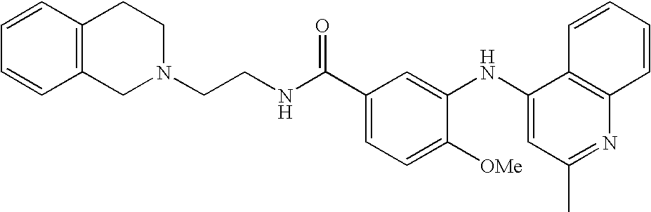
C1=CC2=C(C=C1)CCN(CCNC(C1=CC=C([OMe])C(NC3=CC(C)=NC4=C3C=CC=C4)=C1)=O)C2
